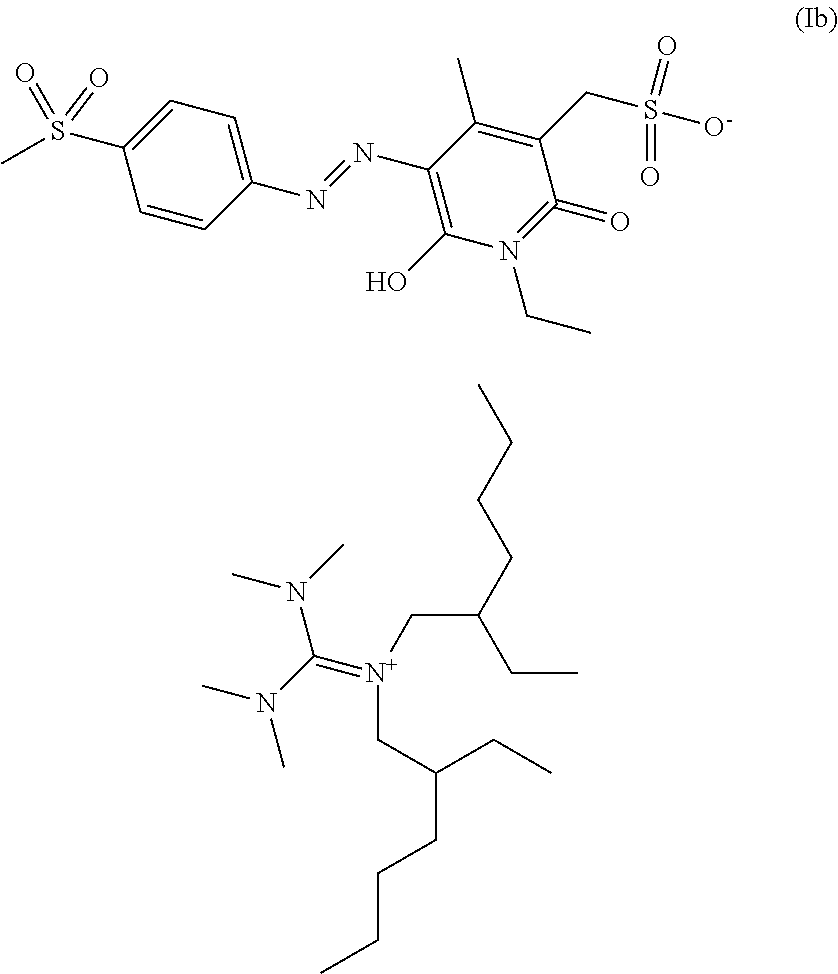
C1=C(S(C)(=O)=O)C=CC(N=NC2=C(O)N(CC)=C(=O)C(CS([O-])(=O)=O)=C2C)=C1.CCCCC(CC)C[N+](CC(CC)CCCC)=C(N(C)C)N(C)C
